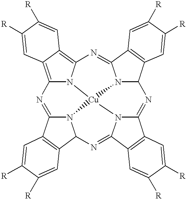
N12C3=NC4N5C(=NC6=C7C(=C8N=C9N(C(C%10=C9C=C([R])C([R])=C%10)N=C1C1=C3C=C([R])C([R])=C1)[Cu]25N86)C=C([R])C([R])=C7)C1=C4C=C([R])C([R])=C1
